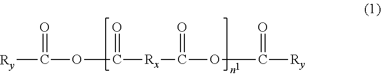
[Ry]C(OC([Rx]C(OC([Ry])=O)=O)=O)=O
